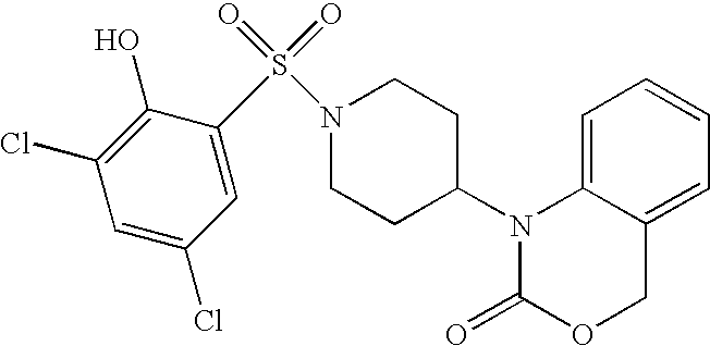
C1=C2C(=CC=C1)COC(=O)N2C1CCN(S(=O)(=O)C2=CC(Cl)=CC(Cl)=C2O)CC1
